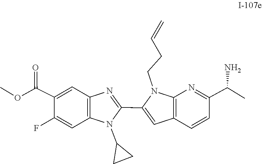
C12=C(N=C(C(C)N)C=C1)N(CCC=C)C(C1=NC3=C(N1C1CC1)C=C(F)C(C(OC)=O)=C3)=C2
